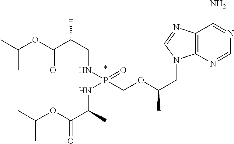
C(C)(C)OC(C(CNP(COC(CN1C2=C(C(N)=NC=N2)N=C1)C)(=O)NC(C)C(OC(C)C)=O)C)=O
